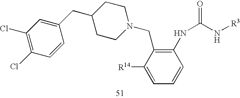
C1CN(CC2=C(NC(N[R3])=O)C=CC=C2[R14])CCC1CC1=CC(Cl)=C(Cl)C=C1
